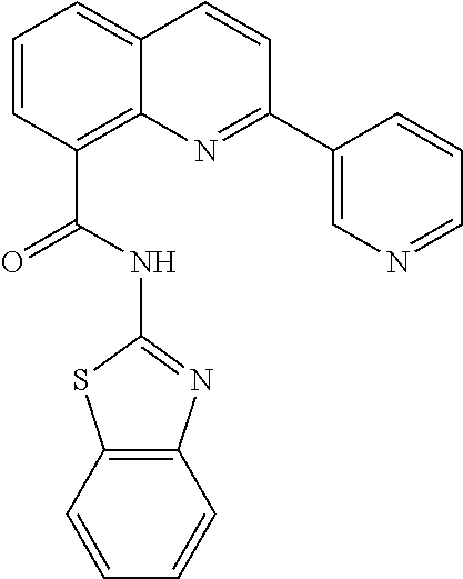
C1=CC(C(=O)NC2=NC3=C(S2)C=CC=C3)=C2C(=C1)C=CC(C1=CN=CC=C1)=N2
